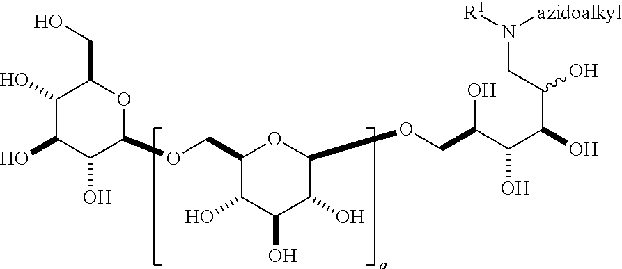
C1(COC2C(O)C(O)C(O)C(CO)O2)C(O)C(O)C(O)C(OCC(O)C(C(O)C(O)CN([R1])[azidoalkyl])O)O1
